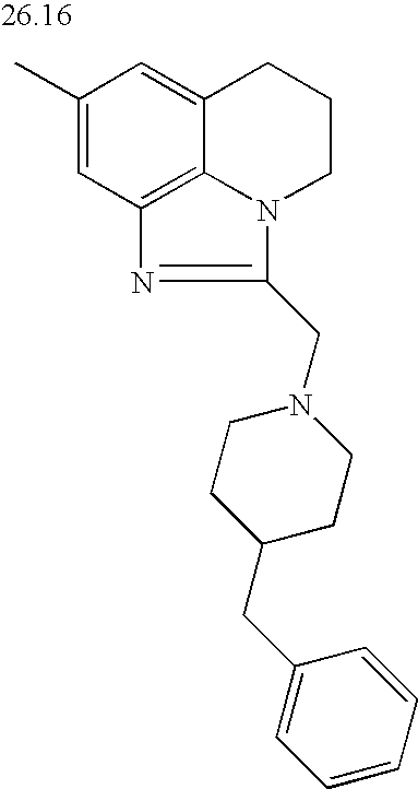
C1(C)=CC2=C3C(=C1)CCCN3C(CN1CCC(CC3=CC=CC=C3)CC1)=N2
